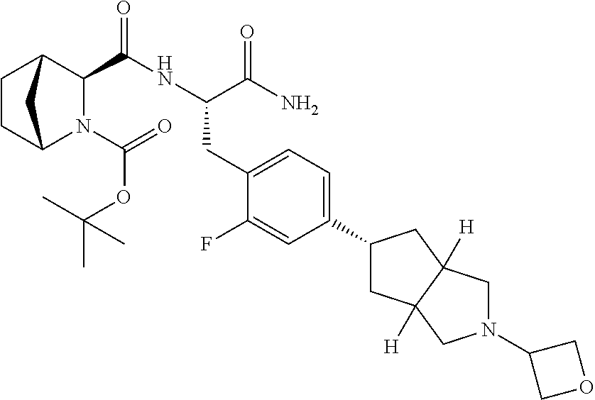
N1(C(=O)OC(C)(C)C)C2CCC(C1C(NC(C(N)=O)CC1=CC=C(C3CC4([H])C([H])(C3)CN(C3COC3)C4)C=C1F)=O)C2
